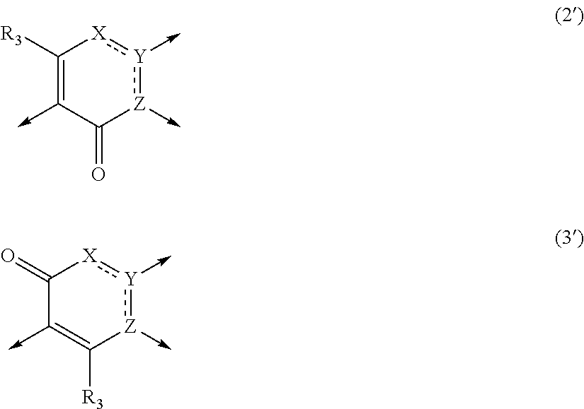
C1([R3])=C(->C)C(=O)[Z](->C):[Y](->C):[X]1.C1(=O)C(->C)=C([R3])[Z](->C):[Y](->C):[X]1
